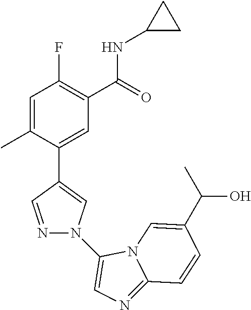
C1=C(C)C(C2=CN(C3=CN=C4N3C=C(C(C)O)C=C4)N=C2)=CC(C(=O)NC2CC2)=C1F
